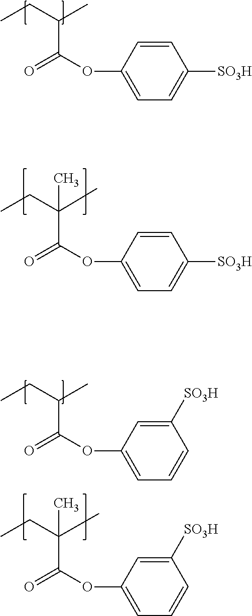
O=C(OC1=CC=C([SO3H])C=C1)C(CC)C.O=C(OC1=CC=C([SO3H])C=C1)C(CC)(C)C.O=C(OC1=CC=CC([SO3H])=C1)C(CC)C.O=C(OC1=CC=CC([SO3H])=C1)C(CC)(C)C
